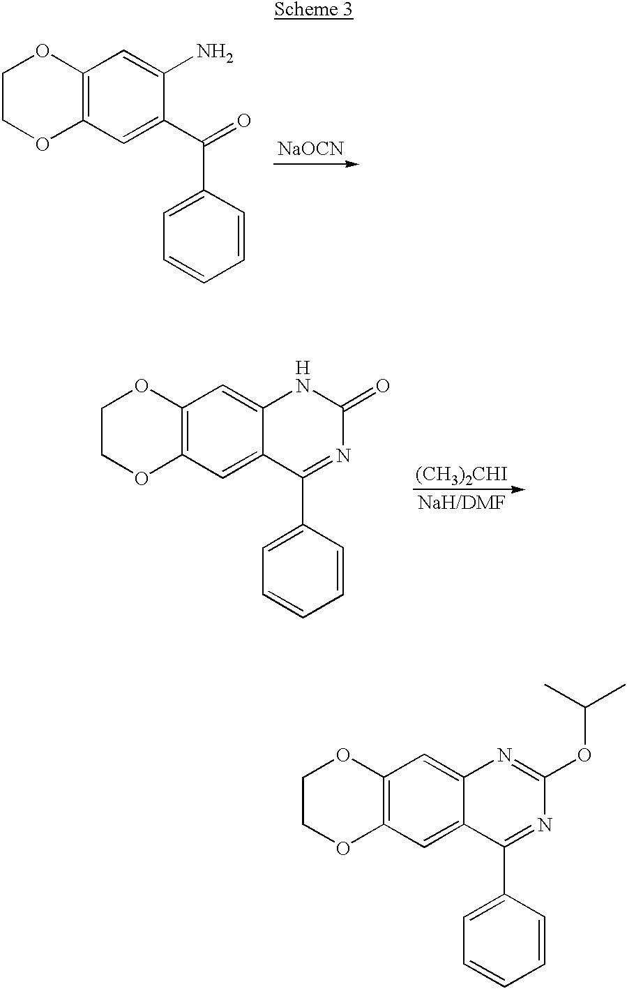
C12=C(C=C3C(=C1)N=C(OC(C)C)N=C3C1=CC=CC=C1)OCCO2.C12=C(C=C(C(=O)C3=CC=CC=C3)C(N)=C1)OCCO2.[NaOCN].[(CH3)2CHI].C12=C(C=C3C(=C1)NC(=O)N=C3C1=CC=CC=C1)OCCO2.[H]
